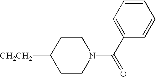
C1CN(C(C2=CC=CC=C2)=O)CCC1[CH2CH2]
